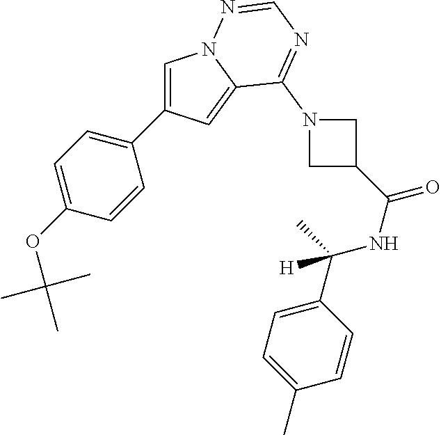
C1=C(C2=CC=C(OC(C)(C)C)C=C2)C=C2N1N=CN=C2N1CC(C(=O)NC(C2=CC=C(C)C=C2)(C)[H])C1
